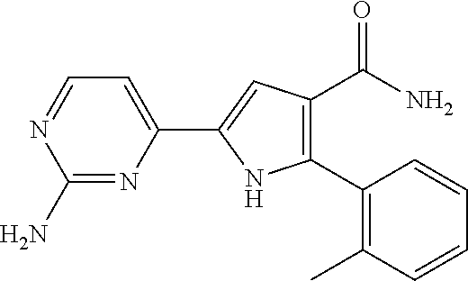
C1(N)=NC(C2=CC(C(=O)N)=C(C3=C(C)C=CC=C3)N2)=CC=N1
